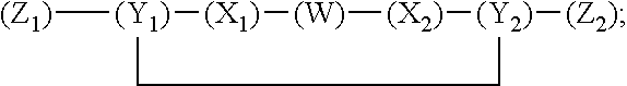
[(Z1)][(Y1)]1[(X1)][(W)][(X2)][(Y2)]([(Z2)])CC1
